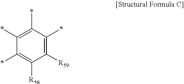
C1(*)=C(*)C(*)=C([R58])C([R59])=C1*
